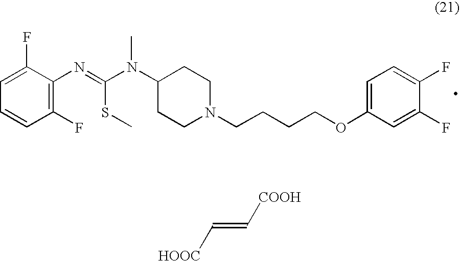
C1(N=C(N(C2CCN(CCCCOC3=CC=C(F)C(F)=C3)CC2)C)SC)=C(F)C=CC=C1F.[HOOC]C=C[COOH]
